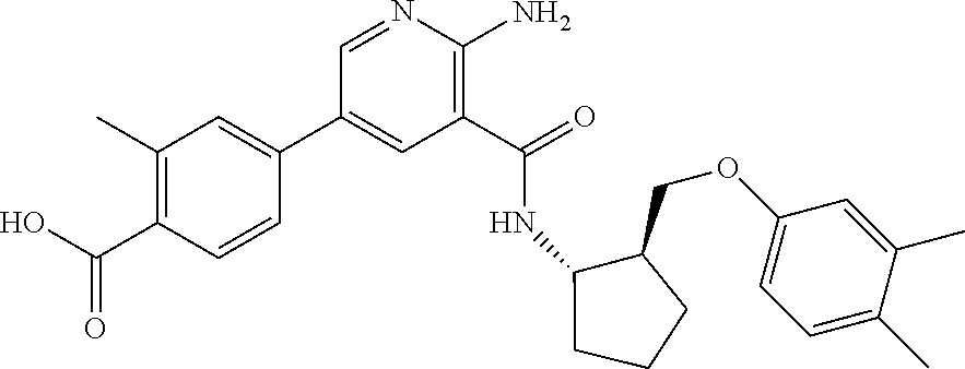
C1(C(=O)NC2C(COC3=CC=C(C)C(C)=C3)CCC2)=C(N)N=CC(C2=CC(C)=C(C(O)=O)C=C2)=C1
